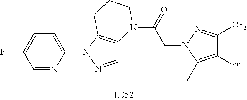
C1=C(N2N=CC3=C2CCCN3C(=O)CN2C(C)=C(Cl)C([CF3])=N2)N=CC(F)=C1
